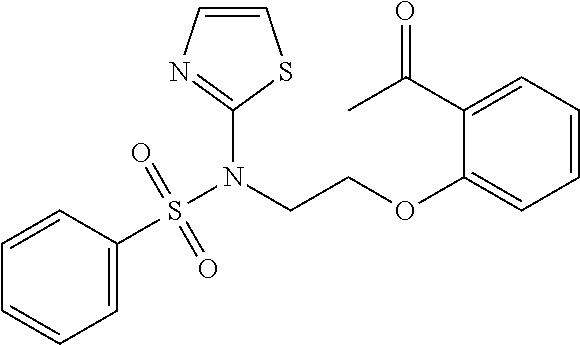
C1=C(S(N(C2=NC=CS2)CCOC2=CC=CC=C2C(C)=O)(=O)=O)C=CC=C1
